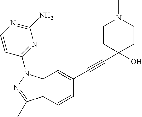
C12=C(C=C(C#CC3(O)CCN(C)CC3)C=C1)N(C1=NC(N)=NC=C1)N=C2C
